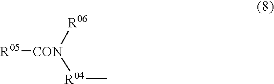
[R05][CON]([R04]C)[R06]
